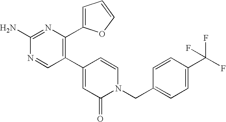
C1(C2=CC(=O)N(CC3=CC=C(C(F)(F)F)C=C3)C=C2)=C(C2=CC=CO2)N=C(N)N=C1
